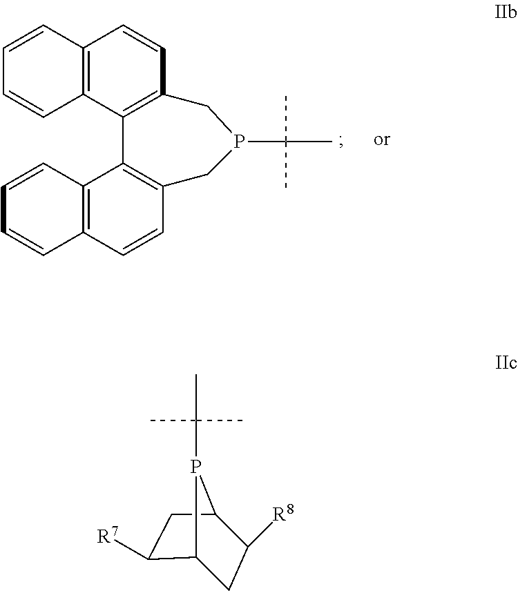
C12=C(C3=C(C=C1)CP(C(C)(C)C)CC1=C3C3=C(C=C1)C=CC=C3)C=CC=C2.C12C([R7])CC(P1C(C)(C)C)C([R8])C2
